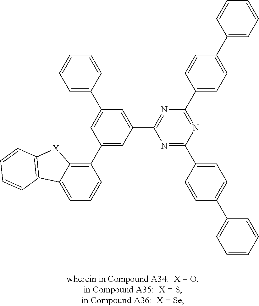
C1=C2C(=C(C3=CC(C4=NC(C5=CC=C(C6=CC=CC=C6)C=C5)=NC(C5=CC=C(C6=CC=CC=C6)C=C5)=N4)=CC(C4=CC=CC=C4)=C3)C=C1)[X]C1=C2C=CC=C1
